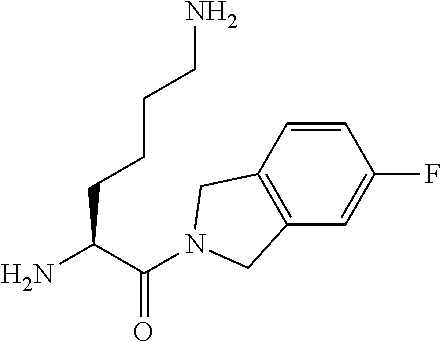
C(C(=O)N1CC2=C(C=C(F)C=C2)C1)(CCCCN)N
